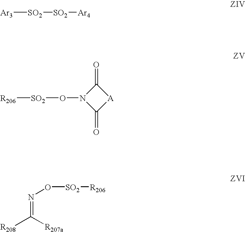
[Ar3][SO2][SO2][Ar4].C1(=O)N(O[SO2][R206])C(=O)[A]1.N(=C([R207a])[R208])O[SO2][R206]
